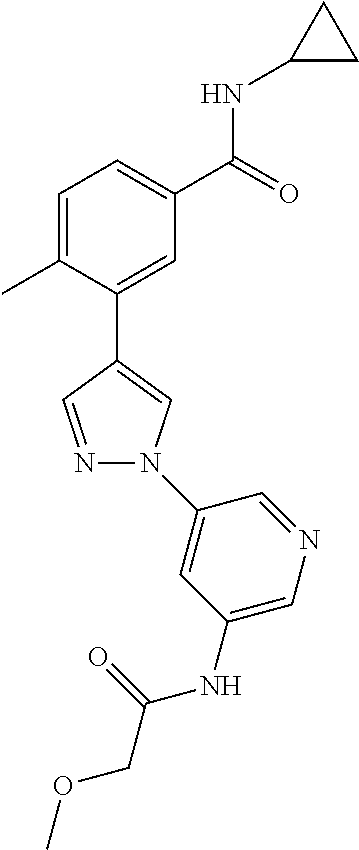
C1=C(C)C(C2=CN(C3=CC(NC(COC)=O)=CN=C3)N=C2)=CC(C(=O)NC2CC2)=C1
